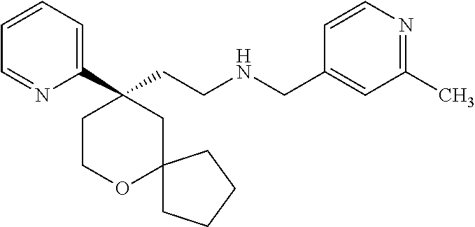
C1(C2(CCNCC3=CC(C)=NC=C3)CCOC3(C2)CCCC3)=CC=CC=N1
